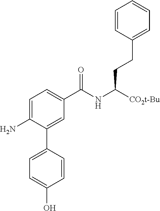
C1=CC(CCC([CO2t-Bu])NC(C2=CC=C(N)C(C3=CC=C(O)C=C3)=C2)=O)=CC=C1
